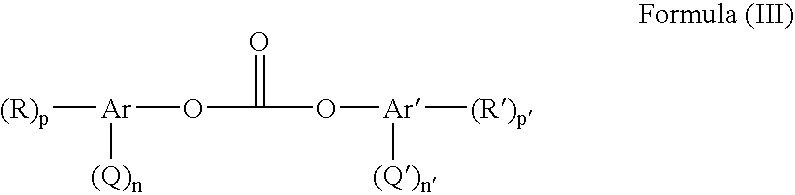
[(R)p][Ar](OC(=O)O[Ar]([(R)p])[(Q)n])[(Q)n]
